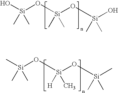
O[Si](O[Si](O[Si](O)(C)C)(C)C)(C)C.C[Si](O[Si](O[Si](C)(C)C)([H])C)(C)C
